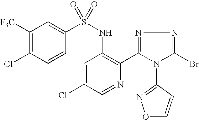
C1([F3C])=C(Cl)C=CC(S(NC2=C(C3=NN=C(Br)N3C3=NOC=C3)N=CC(Cl)=C2)(=O)=O)=C1
